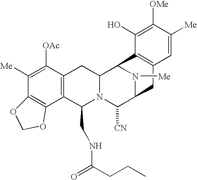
C1([Me])=C([OAc])C2=C(C(CNC(=O)CCC)N3C(C2)C2N([Me])C(C3[CN])CC3=C2C(O)=C([OMe])C([Me])=C3)C2=C1OCO2
